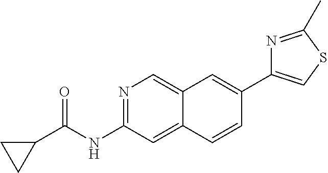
N1=C(NC(C2CC2)=O)C=C2C(=C1)C=C(C1=CSC(C)=N1)C=C2
